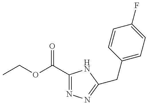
CCOC(C1=NN=C(CC2=CC=C(F)C=C2)N1)=O
